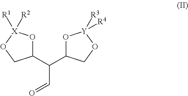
C1(C(C2O[Y]([R4])([R3])OC2)C=O)O[X]([R2])([R1])OC1
